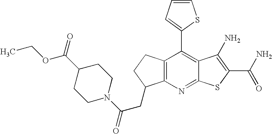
C12=C(C(C3=CC=CS3)=C3C(=N1)SC(C(N)=O)=C3N)CCC2CC(N1CCC(C(=O)OCC)CC1)=O
